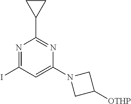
N1=C(I)C=C(N2CC([OTHP])C2)N=C1C1CC1
